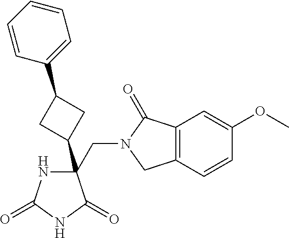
C(C1(C2CC(C3=CC=CC=C3)C2)NC(=O)NC1=O)N1CC2=C(C1=O)C=C(OC)C=C2
